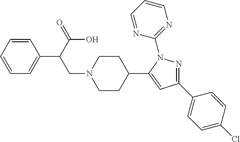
N1=C(C2=CC=C(Cl)C=C2)C=C(C2CCN(CC(C(=O)O)C3=CC=CC=C3)CC2)N1C1=NC=CC=N1
